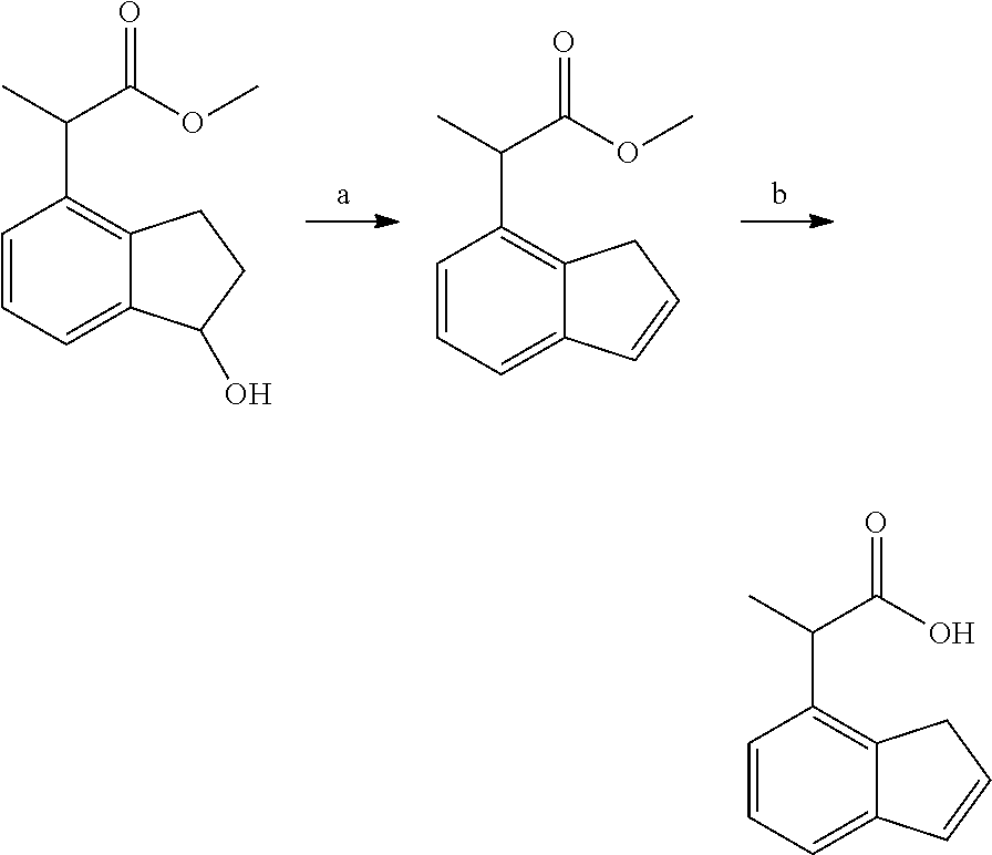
C1=CC=C2C(=C1C(C)C(OC)=O)CCC2O.C1=CC=C2C(=C1C(C)C(OC)=O)CC=C2.C1=CC=C2C(=C1C(C)C(O)=O)CC=C2
